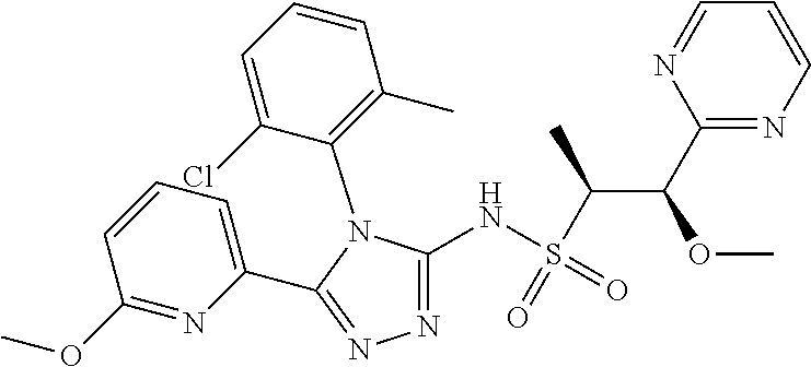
N1=C(NS(C(C(C2=NC=CC=N2)OC)C)(=O)=O)N(C2=C(C)C=CC=C2Cl)C(C2=CC=CC(OC)=N2)=N1
